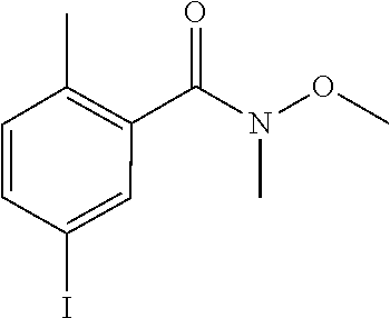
N(OC)(C(C1=C(C)C=CC(I)=C1)=O)C
